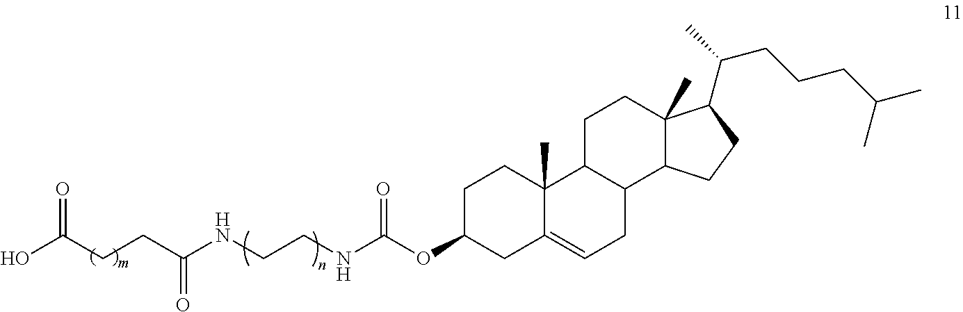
C(NCCNC(OC1CC2=CCC3C(C2(C)CC1)CCC1(C)C3CCC1C(C)CCCC(C)C)=O)(=O)CCC(O)=O
